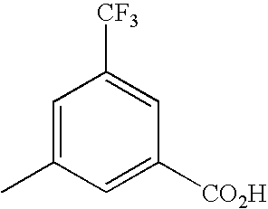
C1=C(C)C=C([CO2H])C=C1[CF3]
